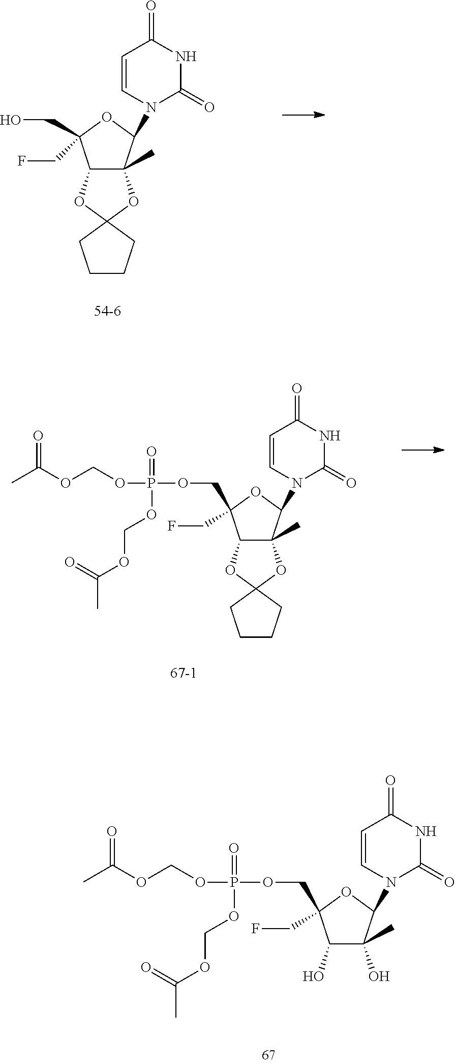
C12C(C)(OC3(O1)CCCC3)C(N1C(=O)NC(=O)C=C1)OC2(CO)CF.C(OP(=O)(OCOC(=O)C)OCOC(=O)C)C1(CF)C2C(C)(OC3(O2)CCCC3)C(N2C(=O)NC(=O)C=C2)O1.C1(O)C(O)(C)C(N2C(=O)NC(=O)C=C2)OC1(COP(=O)(OCOC(C)=O)OCOC(=O)C)CF
